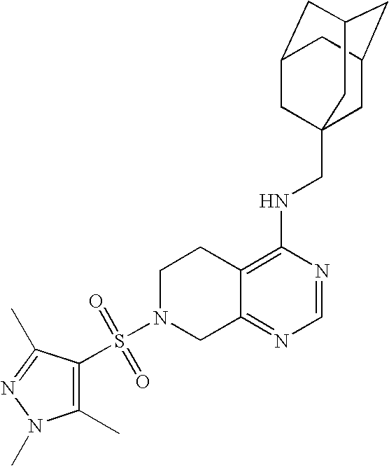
C12=C(NCC34CC5CC(CC(C3)C5)C4)N=CN=C1CN(S(=O)(=O)C1=C(C)N(C)N=C1C)CC2
